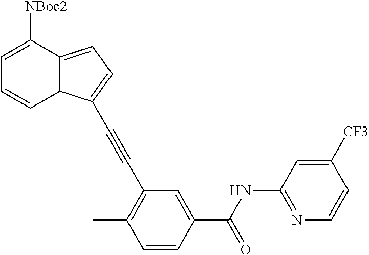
C1=C([NBoc2])C2=CC=C(C#CC3=C(C)C=CC(C(NC4=NC=CC([CF3])=C4)=O)=C3)C2C=C1
